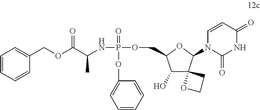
C1=CC=CC(COC(C(NP(=O)(OC2=CC=CC=C2)OCC2C(O)C3(CCO3)C(N3C=CC(=O)NC3=O)O2)C)=O)=C1
